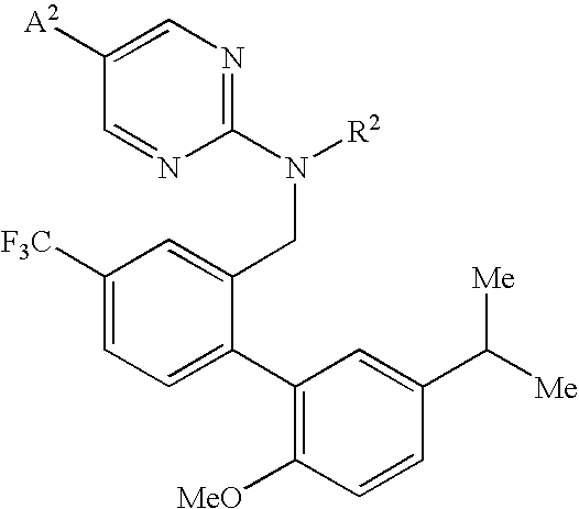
C1=C([A2])C=NC(N([R2])CC2=CC([F3C])=CC=C2C2=C([MeO])C=CC(C([Me])[Me])=C2)=N1
